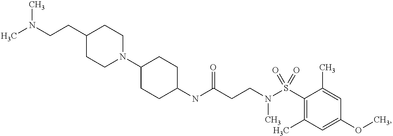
C1(NC(CCN(S(C2=C(C)C=C(OC)C=C2C)(=O)=O)C)=O)CCC(N2CCC(CCN(C)C)CC2)CC1
